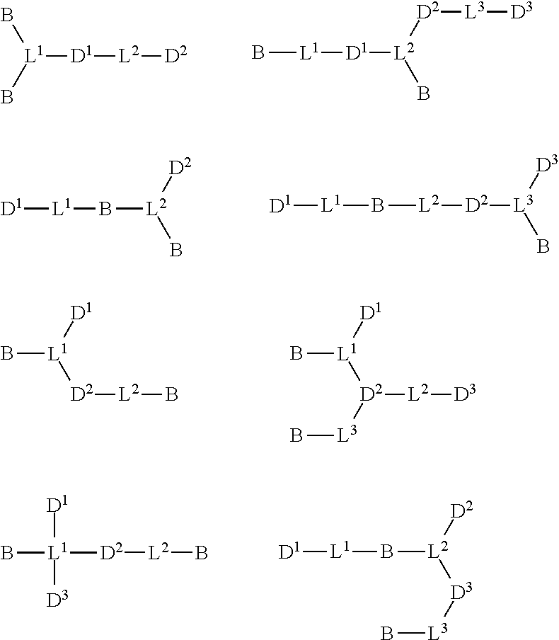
B[L1](B)[D1][L2][D2].[L1](B)[D1][L2]([D2][L3][D3])B.[L1]([D1])B[L2]([D2])B.[L2](B[L1][D1])[D2][L3]([D3])B.B[L1]([D1])[D2][L2]B.B[L1]([D1])[D2]([L2][D3])[L3]B.B[L1]([D1])([D2][L2]B)[D3].B([L2]([D2])[D3][L3]B)[L1][D1]
